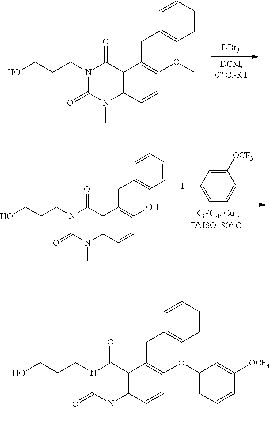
C12=C(C=CC(OC)=C1CC1=CC=CC=C1)N(C)C(=O)N(CCCO)C2=O.[BBr3].C12=C(C=CC(O)=C1CC1=CC=CC=C1)N(C)C(=O)N(CCCO)C2=O.C1([OCF3])=CC(I)=CC=C1.C12=C(C=CC(OC3=CC=CC([OCF3])=C3)=C1CC1=CC=CC=C1)N(C)C(=O)N(CCCO)C2=O
